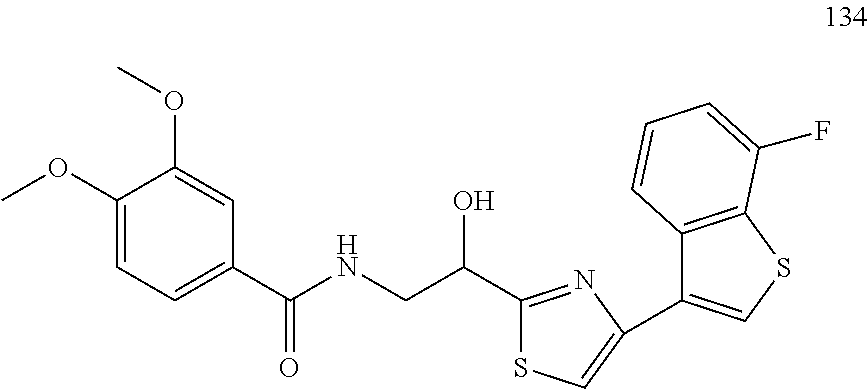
C1(OC)=CC=C(C(NCC(C2=NC(C3=CSC4=C3C=CC=C4F)=CS2)O)=O)C=C1OC
